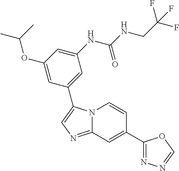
C1(OC(C)C)=CC(C2=CN=C3N2C=CC(C2=NN=CO2)=C3)=CC(NC(=O)NCC(F)(F)F)=C1
